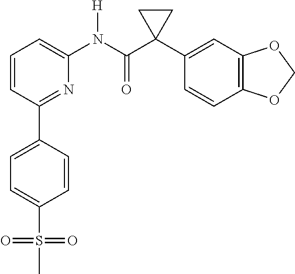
C1=CC(C2=CC=C(S(C)(=O)=O)C=C2)=NC(N(C(C2(C3=CC4=C(C=C3)OCO4)CC2)=O)[H])=C1
